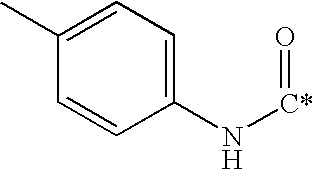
C1(C)=CC=C(N[C*]=O)C=C1
